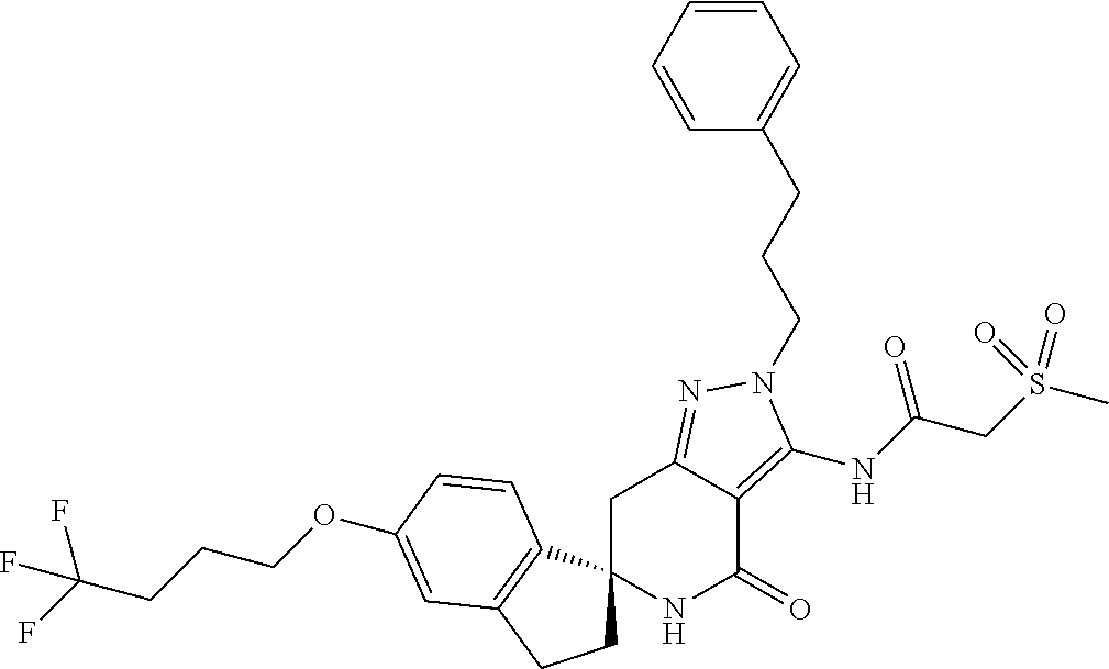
C1C2(C3=C(C1)C=C(OCCCC(F)(F)F)C=C3)NC(=O)C1=C(NC(CS(C)(=O)=O)=O)N(CCCC3=CC=CC=C3)N=C1C2
